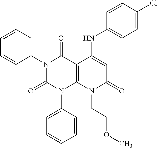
C1(N2C(=O)N(C3=CC=CC=C3)C3=C(C2=O)C(NC2=CC=C(Cl)C=C2)=CC(=O)N3CCOC)=CC=CC=C1
